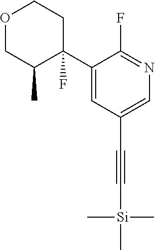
O1CC(C)C(F)(C2=CC(C#C[Si](C)(C)C)=CN=C2F)CC1
